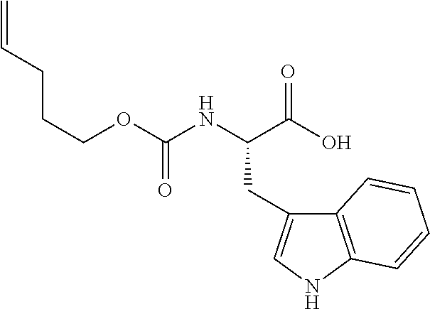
C=CCCCOC(NC(C(O)=O)CC1=CNC2=C1C=CC=C2)=O
